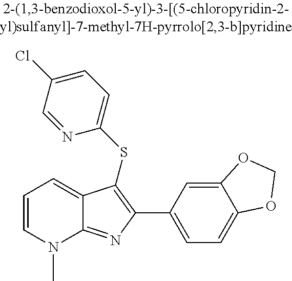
C1(C2=C(SC3=CC=C(Cl)C=N3)C3=CC=CN(C)C3=N2)=CC=C2C(=C1)OCO2
